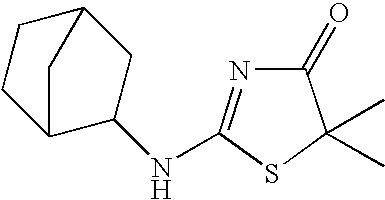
C1(=O)N=C(NC2C3CCC(C2)C3)SC1(C)C
